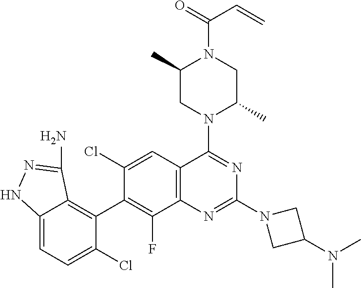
C12=C(C=C(Cl)C(C3=C4C(=CC=C3Cl)NN=C4N)=C1F)C(N1C(C)CN(C(=O)C=C)C(C)C1)=NC(N1CC(N(C)C)C1)=N2
